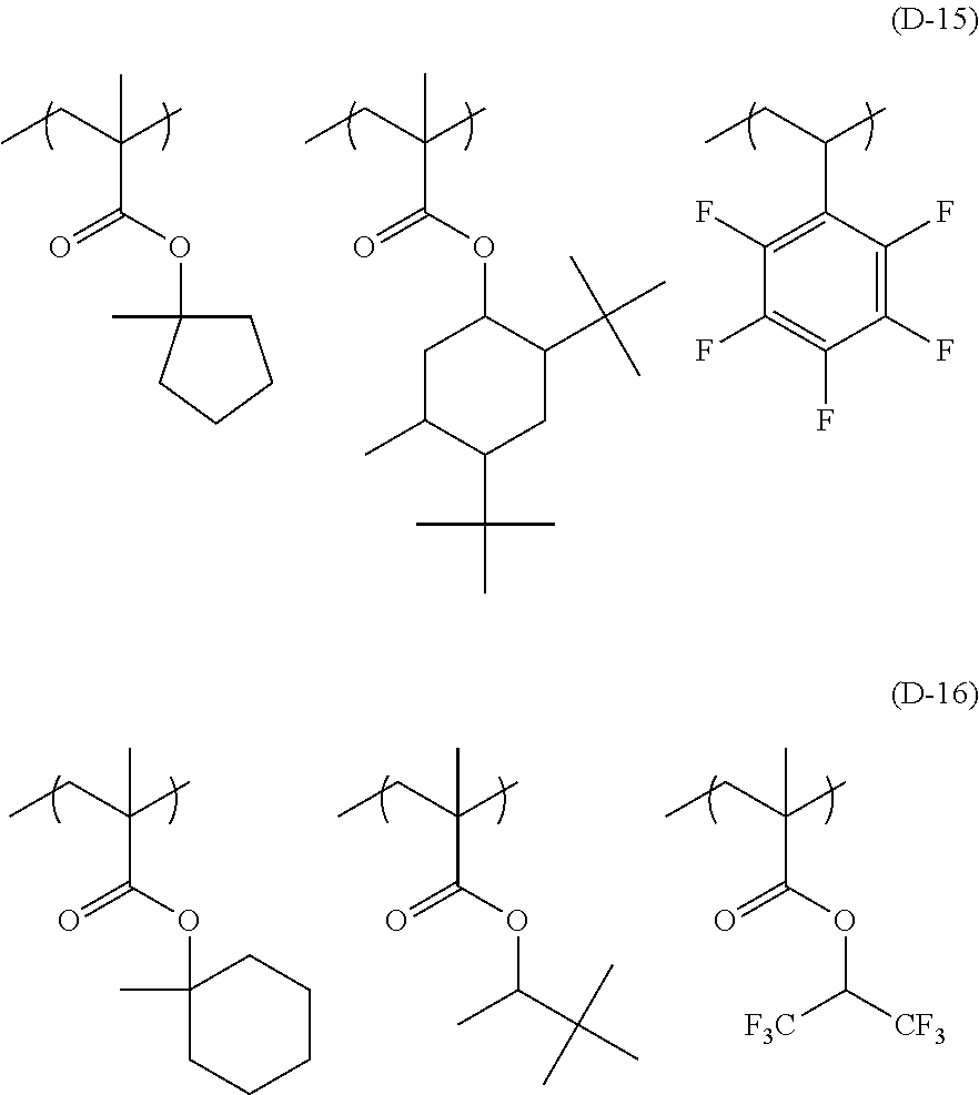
C(CC)(C)(C(=O)OC1CC(C)C(C(C)(C)C)CC1C(C)(C)C)C.C(CC)(C)C1=C(F)C(F)=C(F)C(F)=C1F.C(CC)(C)(C(=O)OC1(C)CCCC1)C.C(CC)(C)(C(=O)OC1(C)CCCCC1)C.C(CC)(C)(C(=O)OC(C(C)(C)C)C)C.C(CC)(C)(C(=O)OC([CF3])[F3C])C
